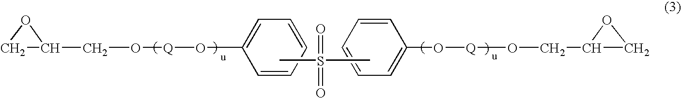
C1=CC=CC=C1O[Q]OCC1CO1.CS(=O)(=O)C.C1=C(O[Q]OCC2CO2)C=CC=C1
